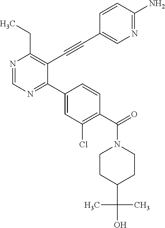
N1=CN=C(C2=CC(Cl)=C(C(=O)N3CCC(C(O)(C)C)CC3)C=C2)C(C#CC2=CN=C(N)C=C2)=C1CC
